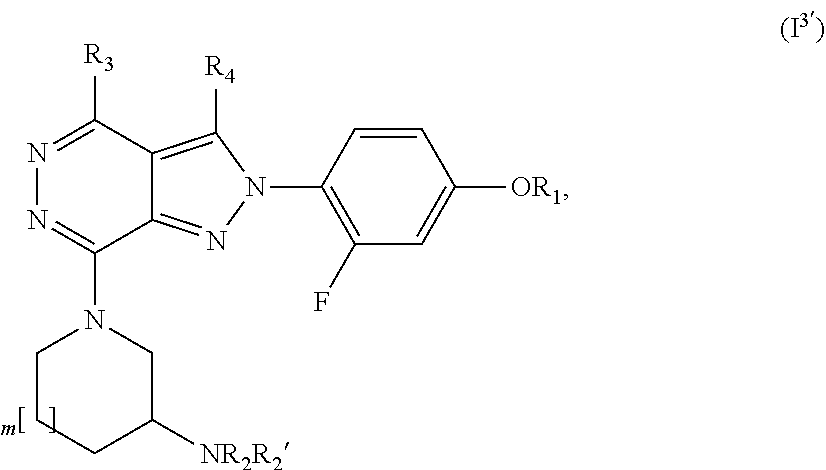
C12=NN(C3=C(F)C=C([OR1])C=C3)C([R4])=C1C([R3])=NN=C2N1CCCC([NR2R2])C1
